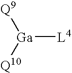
[Ga]([L4])([Q10])[Q9]
